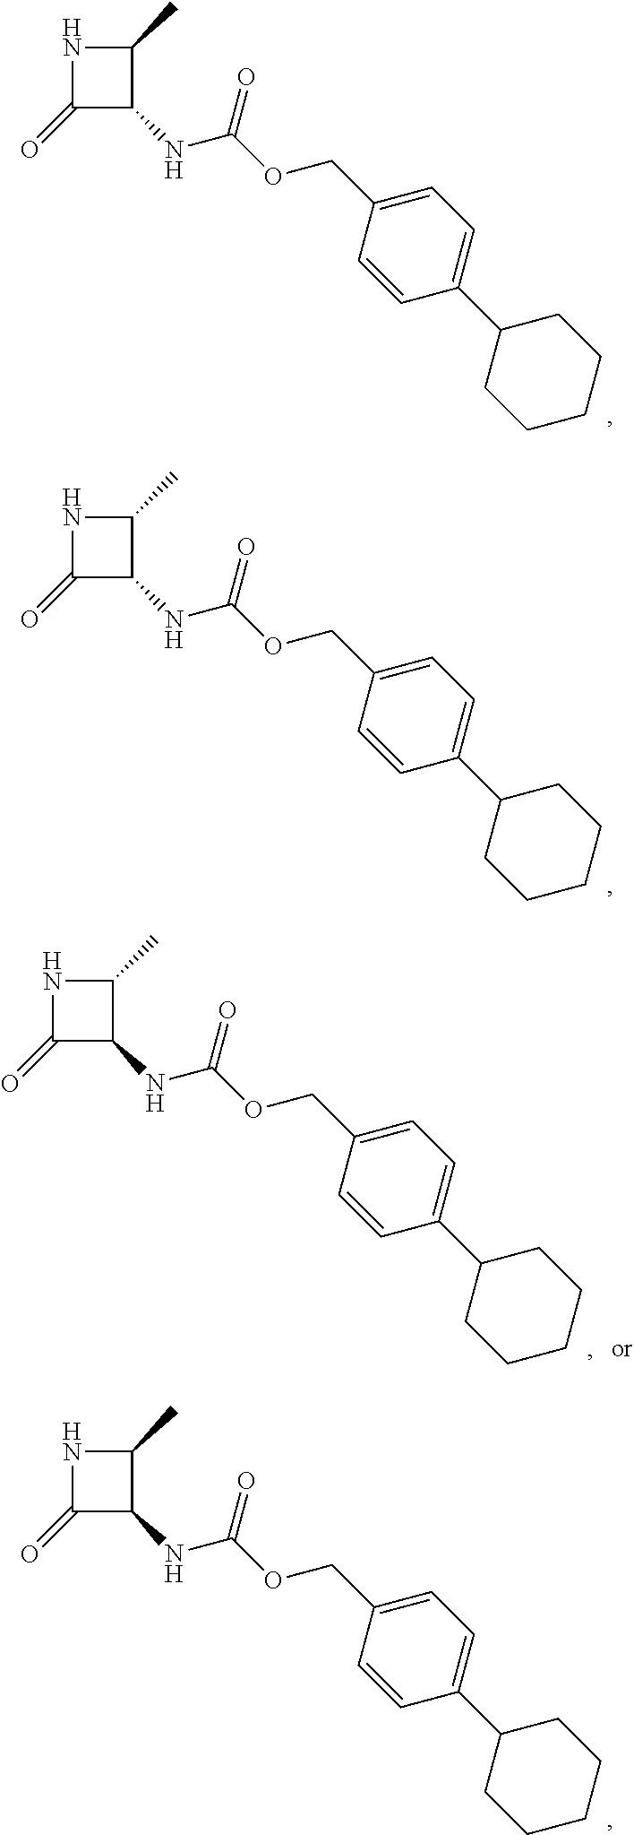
N1C(=O)C(NC(OCC2=CC=C(C3CCCCC3)C=C2)=O)C1C.N1C(=O)C(NC(OCC2=CC=C(C3CCCCC3)C=C2)=O)C1C.N1C(=O)C(NC(OCC2=CC=C(C3CCCCC3)C=C2)=O)C1C.N1C(=O)C(NC(OCC2=CC=C(C3CCCCC3)C=C2)=O)C1C
